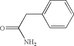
C1=CC=CC=C1CC(=O)N
